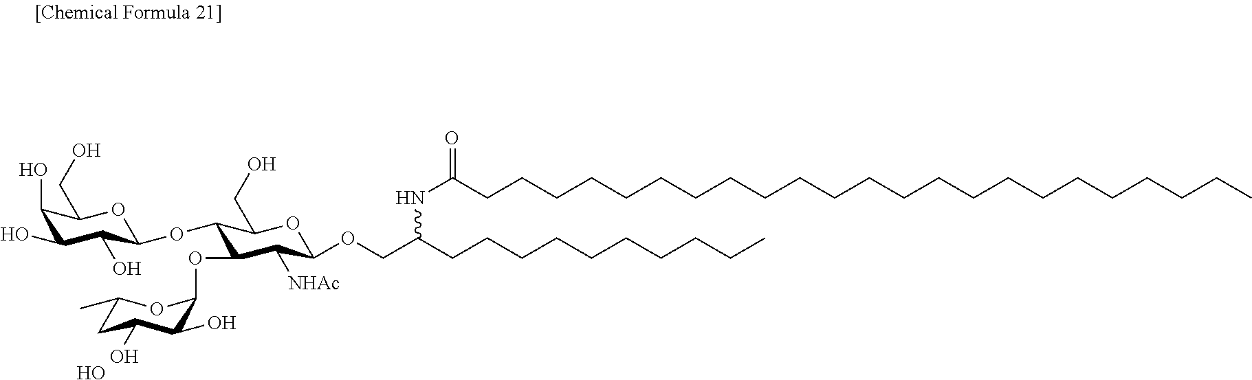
OC1C(O)C(CO)OC(OC2C(OC3C(O)C(O)CC(C)O3)C([NHAc])C(OCC(CCCCCCCCCC)NC(=O)CCCCCCCCCCCCCCCCCCCCCCC)OC2CO)C1O.O
